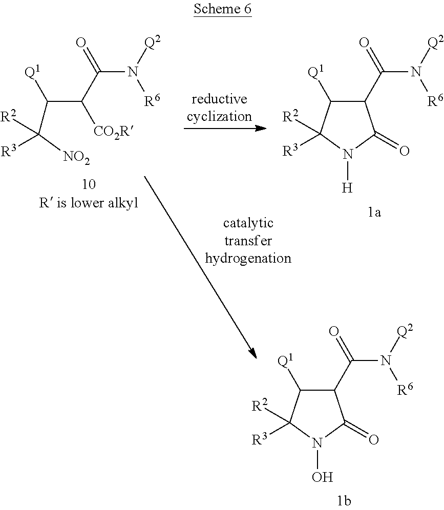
C(C(C(N([R6])[Q2])=O)[CO2R])([Q1])C([R3])([R2])[NO2].C1([Q1])C(C(N([R6])[Q2])=O)C(=O)N([H])C1([R3])[R2].C1([Q1])C(C(N([R6])[Q2])=O)C(=O)N(O)C1([R3])[R2]
